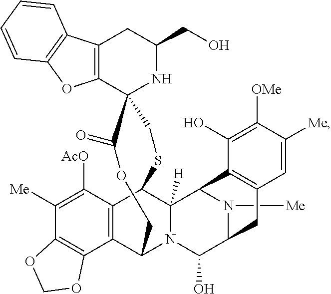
C12=C(CC(CO)NC13CSC1C4=C(C5=C(C([Me])=C4[AcO])OCO5)C(N4C1([H])C1N([Me])C(C4O)CC4=C1C(O)=C([OMe])C([Me])=C4)COC3=O)C1=C(O2)C=CC=C1
